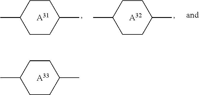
CC1CCC(C)CC1.[A31].CC1CCC(C)CC1.[A32].CC1CCC(C)CC1.[A33]
